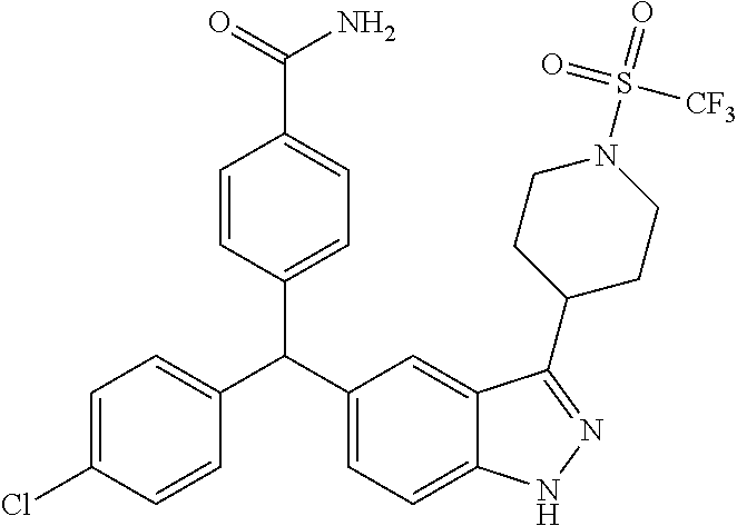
C1=C(C(C2=CC=C3C(=C2)C(C2CCN(S(=O)([CF3])=O)CC2)=NN3)C2=CC=C(C(=O)N)C=C2)C=CC(Cl)=C1
